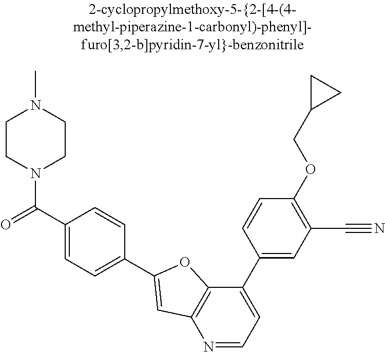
N1=CC=C(C2=CC(C#N)=C(OCC3CC3)C=C2)C2=C1C=C(C1=CC=C(C(=O)N3CCN(C)CC3)C=C1)O2
